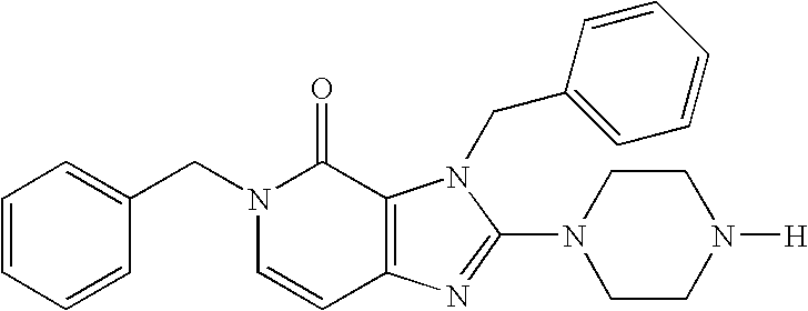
N1(CC2=CC=CC=C2)C=CC2=C(C1=O)N(CC1=CC=CC=C1)C(N1CCN([H])CC1)=N2
